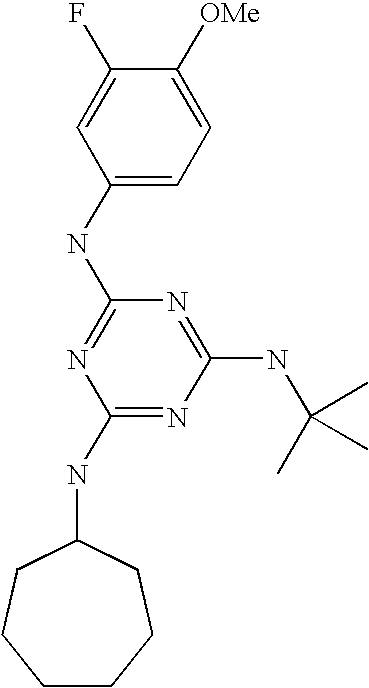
C1(NC2=NC(NC3CCCCCC3)=NC(NC(C)(C)C)=N2)=CC=C([OMe])C(F)=C1
